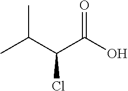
C(C(Cl)C(=O)O)(C)C
